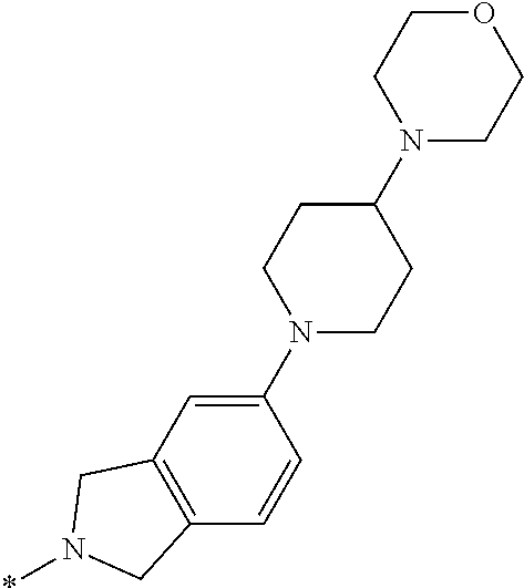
C1(N2CCC(N3CCOCC3)CC2)=CC2=C(C=C1)CN(*)C2
